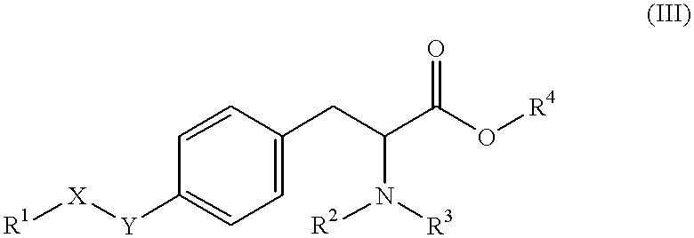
C1=CC(CC(C(O[R4])=O)N([R2])[R3])=CC=C1[Y][X][R1]
